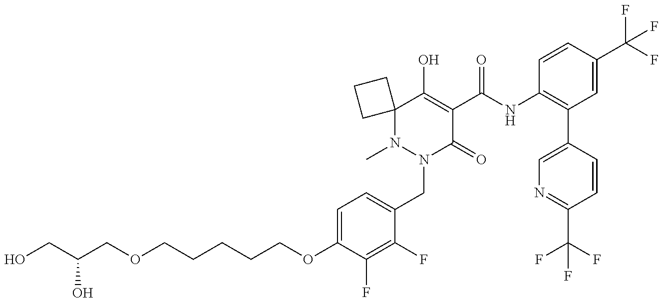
C(CCCCOC1=CC=C(CN2C(=O)C(C(NC3=C(C4=CN=C(C(F)(F)F)C=C4)C=C(C(F)(F)F)C=C3)=O)=C(O)C3(N2C)CCC3)C(F)=C1F)OCC(CO)O
